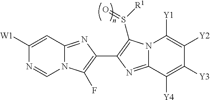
C1([W1])=CC2=NC(C3=C(S([R1])=O)N4C(=N3)C([Y4])=C([Y3])C([Y2])=C4[Y1])=C(F)N2C=N1
